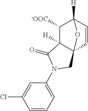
C1(N2C(=O)C3([H])C([-OOC])C4([H])C=CC3(C2)O4)=CC=CC(Cl)=C1
